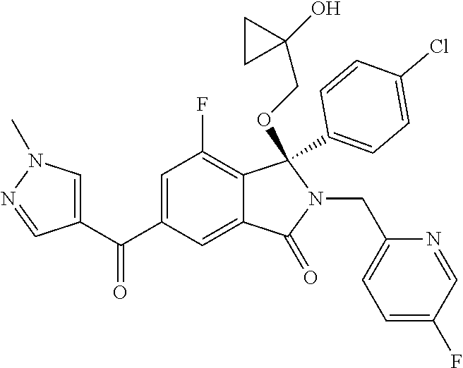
C1=C(C(=O)C2=CN(C)N=C2)C=C2C(=C1F)C(C1=CC=C(Cl)C=C1)(OCC1(O)CC1)N(CC1=CC=C(F)C=N1)C2=O
